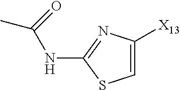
C1=C([X13])N=C(NC(C)=O)S1
